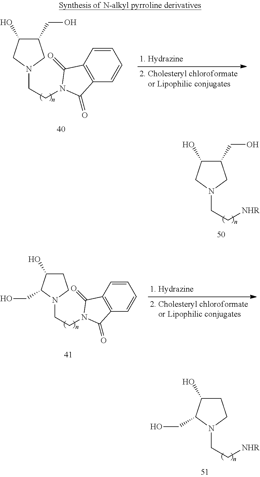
[NHR]CCN1CC(CO)C(O)C1.[NHR]CCN1CCC(O)C1CO.N1(CCN2CC(CO)C(O)C2)C(=O)C2=C(C1=O)C=CC=C2.N1(CCN2CCC(O)C2CO)C(=O)C2=C(C1=O)C=CC=C2
